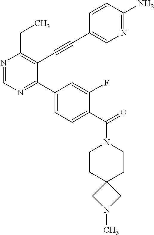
N1=CN=C(C2=CC=C(C(=O)N3CCC4(CC3)CN(C)C4)C(F)=C2)C(C#CC2=CN=C(N)C=C2)=C1CC
